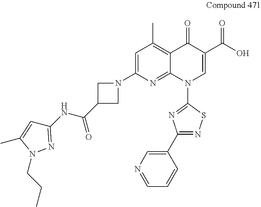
C1=C(N2CC(C(NC3=NN(CCC)C(C)=C3)=O)C2)N=C2C(=C1C)C(=O)C(C(O)=O)=CN2C1=NC(C2=CN=CC=C2)=NS1
